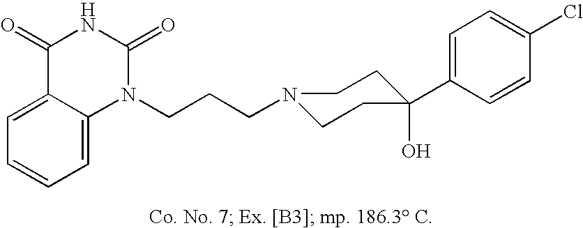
C1(C2(O)CCN(CCCN3C(=O)NC(=O)C4=CC=CC=C34)CC2)=CC=C(Cl)C=C1
